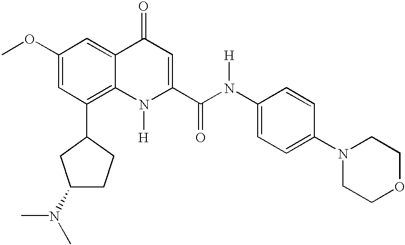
C1(OC)=CC(C2CC(N(C)C)CC2)=C2C(=C1)C(=O)C=C(C(N(C1=CC=C(N3CCOCC3)C=C1)[H])=O)N2[H]
